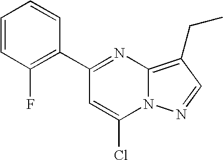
C1(C2=C(F)C=CC=C2)=NC2=C(CC)C=NN2C(Cl)=C1
